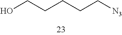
OCCCCC[N3]
